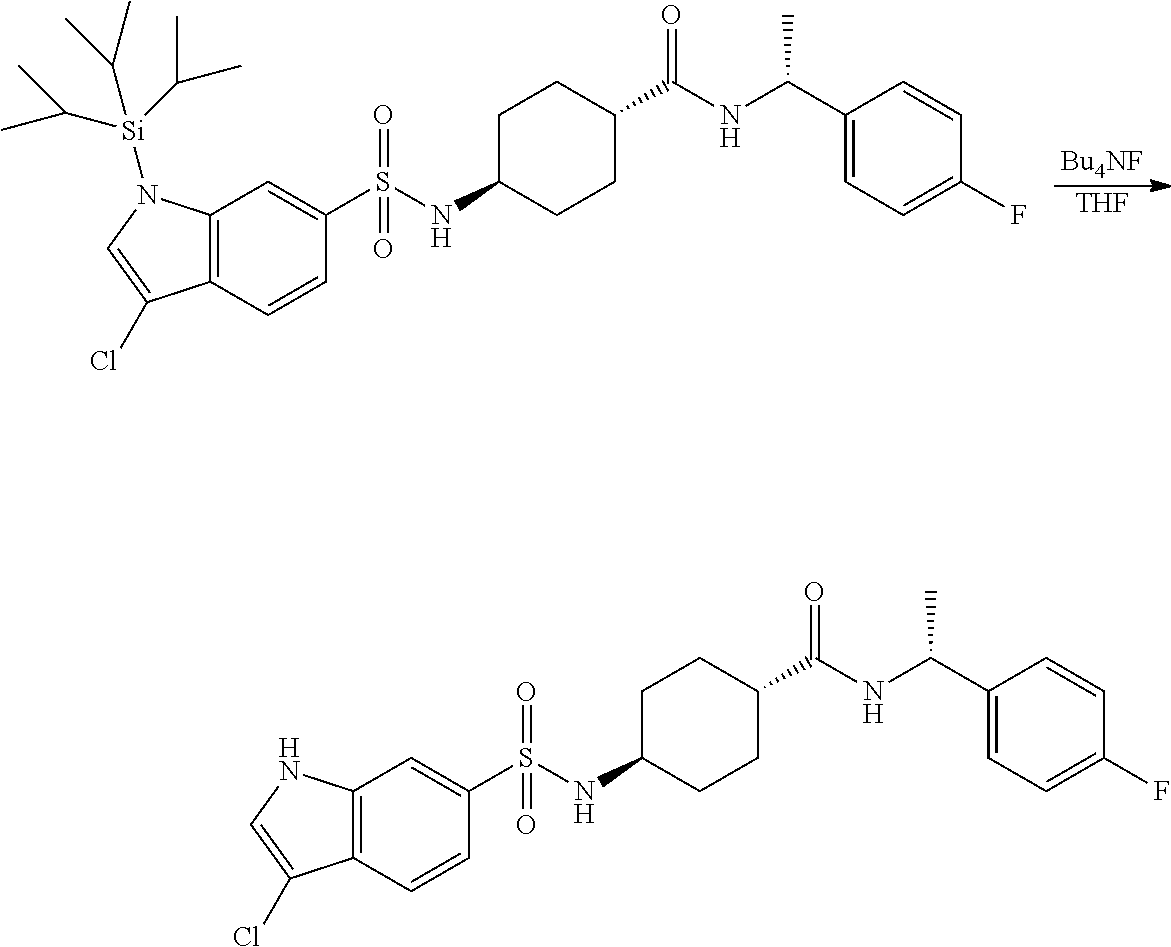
C12=C(C=CC(S(NC3CCC(C(NC(C4=CC=C(F)C=C4)C)=O)CC3)(=O)=O)=C1)C(Cl)=CN2.C12=C(C=CC(S(NC3CCC(C(NC(C4=CC=C(F)C=C4)C)=O)CC3)(=O)=O)=C1)C(Cl)=CN2[Si](C(C)C)(C(C)C)C(C)C.[Bu4NF].[THF]
